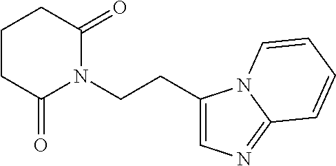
C1CC(=O)N(CCC2=CN=C3N2C=CC=C3)C(=O)C1
